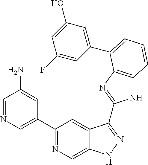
C1(C2=NC=C3C(=C2)C(C2=NC4=C(N2)C=CC=C4C2=CC(O)=CC(F)=C2)=NN3)=CN=CC(N)=C1
